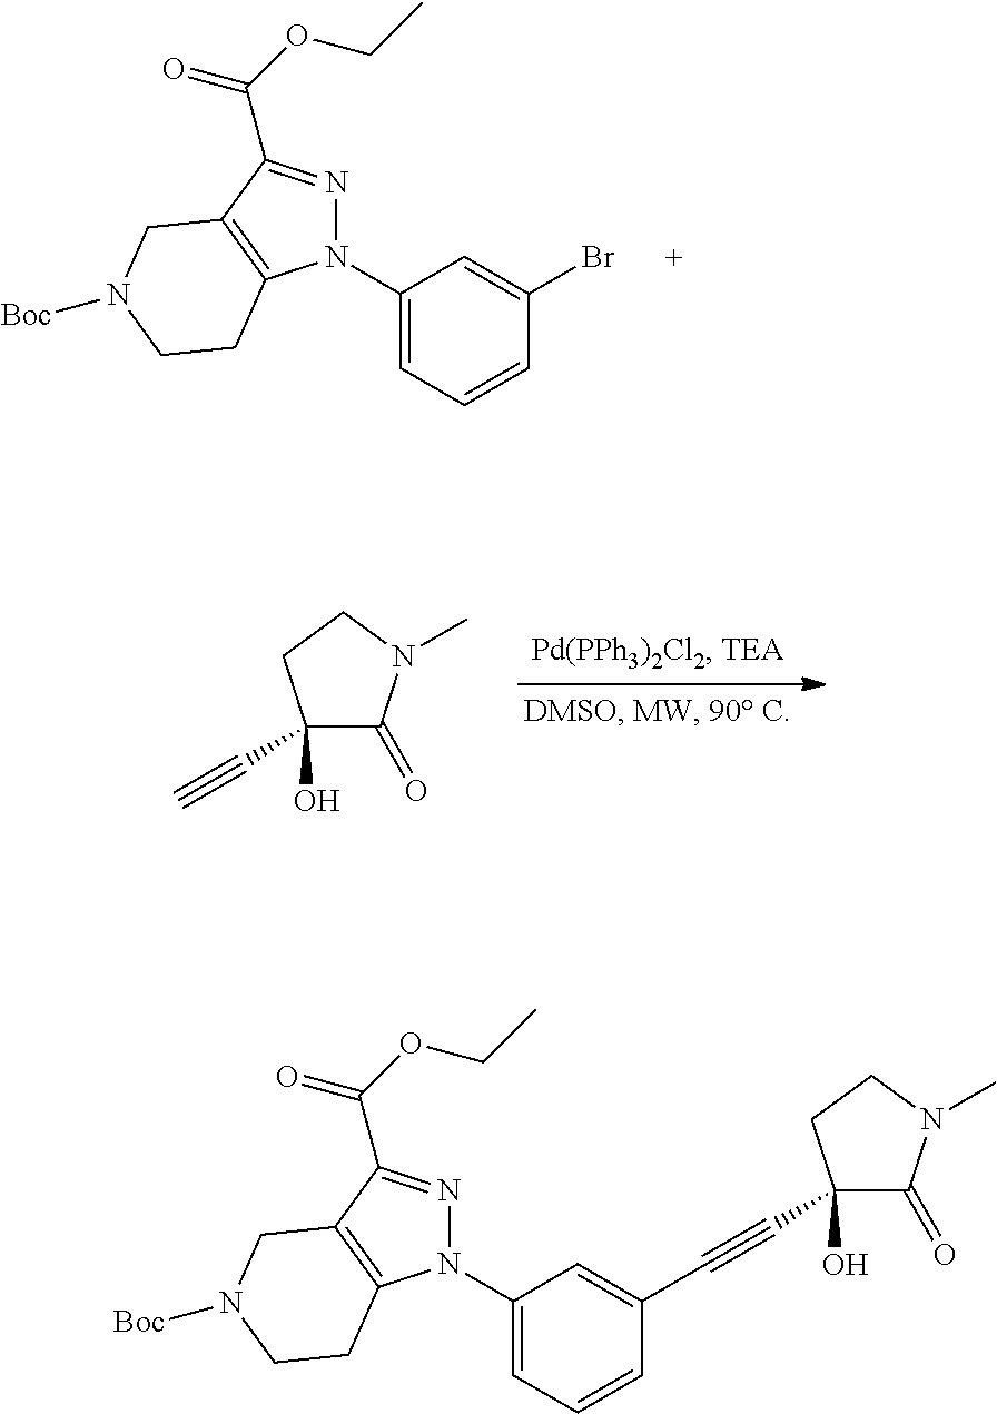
N1(C2=CC=CC(Br)=C2)N=C(C(OCC)=O)C2=C1CCN([Boc])C2.C1(O)(C#C)C(=O)N(C)CC1.N1(C2=CC=CC(C#CC3(O)C(=O)N(C)CC3)=C2)N=C(C(OCC)=O)C2=C1CCN([Boc])C2
